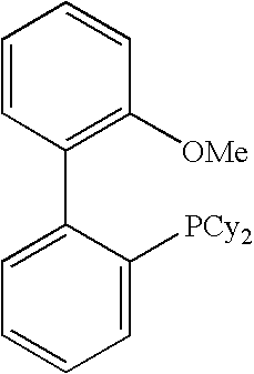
C1=CC(C2=CC=CC=C2[PCy2])=C([OMe])C=C1
